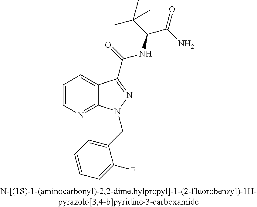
C1=CN=C2C(=C1)C(C(NC(C(C)(C)C)C(=O)N)=O)=NN2CC1=CC=CC=C1F
